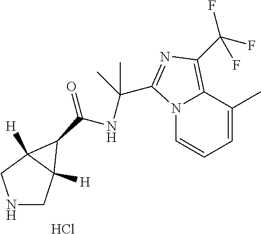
N1CC2([H])C([H])(C1)C2C(=O)NC(C1=NC(C(F)(F)F)=C2N1C=CC=C2C)(C)C.Cl
